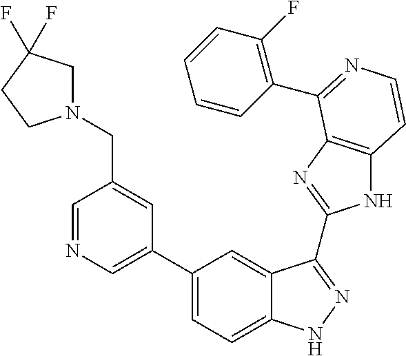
C1(C2=CN=CC(CN3CC(F)(F)CC3)=C2)=CC=C2C(=C1)C(C1=NC3=C(N1)C=CN=C3C1=C(F)C=CC=C1)=NN2
